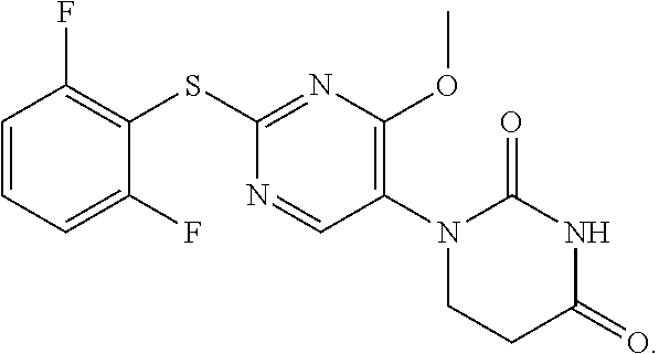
C1=CC=C(F)C(SC2=NC(OC)=C(N3CCC(=O)NC3=O)C=N2)=C1F
